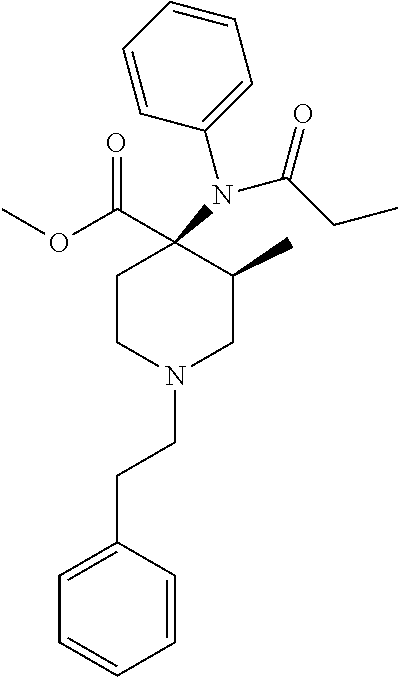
C1(C(OC)=O)(N(C(=O)CC)C2=CC=CC=C2)CCN(CCC2=CC=CC=C2)CC1C
